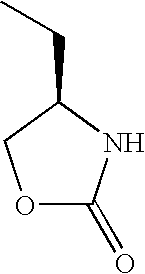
O1C(=O)NC(CC)C1
